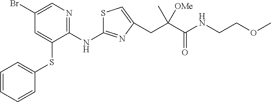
C1(Br)=CN=C(NC2=NC(CC(C(NCCOC)=O)([OMe])C)=CS2)C(SC2=CC=CC=C2)=C1
